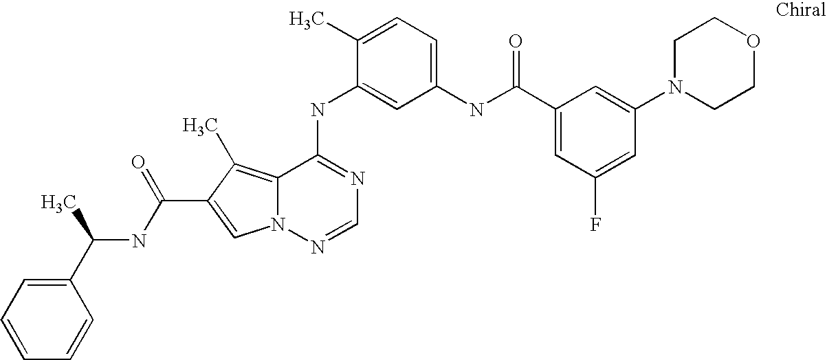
C1(C)=CC=C(NC(C2=CC(F)=CC(N3CCOCC3)=C2)=O)C=C1NC1=NC=NN2C1=C(C)C(C(NC(C1=CC=CC=C1)C)=O)=C2
